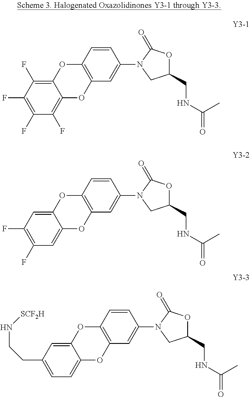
C12=C(F)C(F)=C(F)C(F)=C1OC1=C(O2)C=CC(N2CC(CNC(=O)C)OC2=O)=C1.C12=CC(F)=C(F)C=C1OC1=C(O2)C=CC(N2CC(CNC(=O)C)OC2=O)=C1.C12=CC(CCN[SCF2H])=CC=C1OC1=C(O2)C=CC(N2CC(CNC(=O)C)OC2=O)=C1
